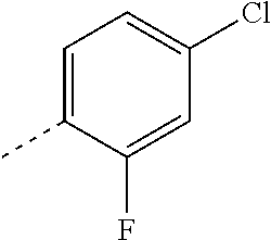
C1=C(C)C(F)=CC(Cl)=C1
